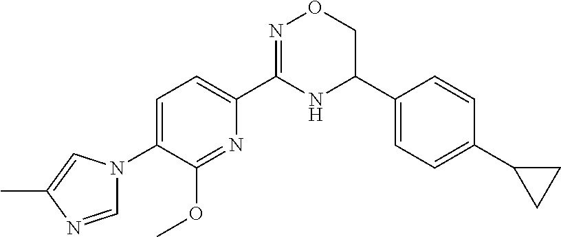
C1=C(N2C=NC(C)=C2)C(OC)=NC(C2=NOCC(C3=CC=C(C4CC4)C=C3)N2)=C1
